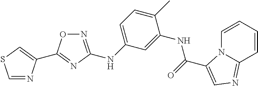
N1=CSC=C1C1=NC(NC2=CC=C(C)C(NC(=O)C3=CN=C4N3C=CC=C4)=C2)=NO1
